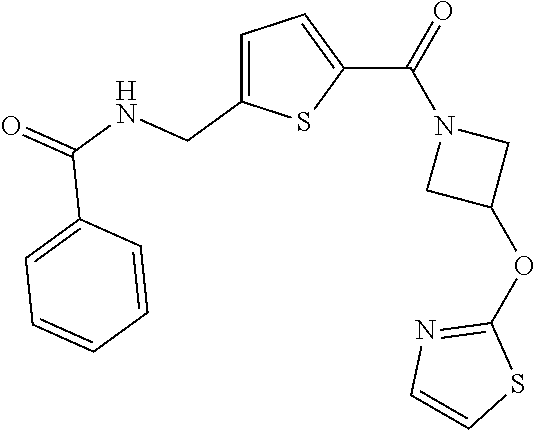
C1=C(CNC(=O)C2=CC=CC=C2)SC(C(N2CC(OC3=NC=CS3)C2)=O)=C1
